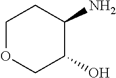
C1OCC(O)C(N)C1
